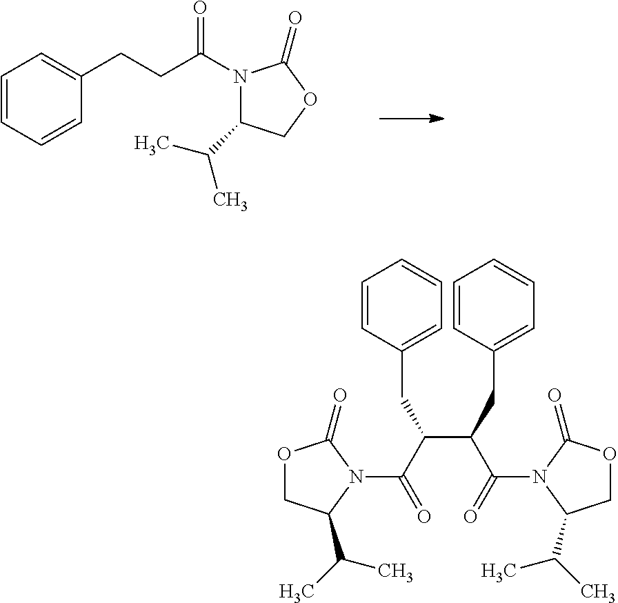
C1=CC=CC(CCC(N2C(C(C)C)COC2=O)=O)=C1.O1CC(C(C)C)N(C(C(CC2=CC=CC=C2)C(CC2=CC=CC=C2)C(=O)N2C(C(C)C)COC2=O)=O)C1=O
